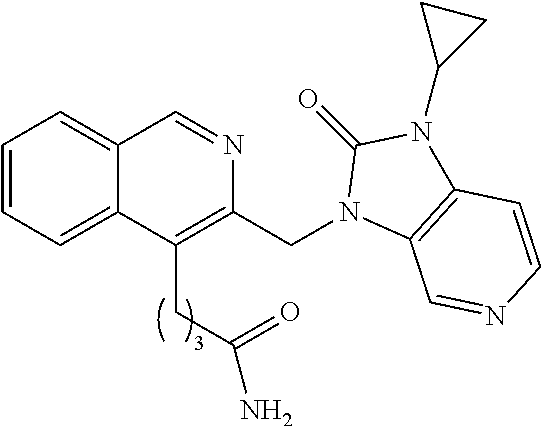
C1=CC=C2C(=C1)C=NC(CN1C3=C(N(C4CC4)C1=O)C=CN=C3)=C2CC(N)=O
